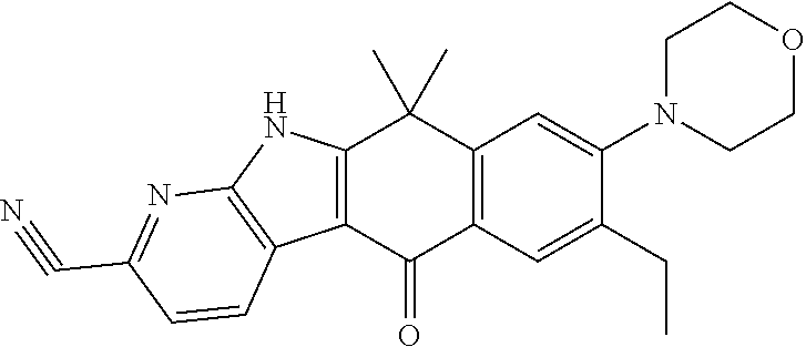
C12=C(C(=O)C3=C(C1(C)C)C=C(N1CCOCC1)C(CC)=C3)C1=C(N2)N=C(C#N)C=C1
